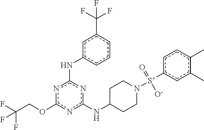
n1c(OCC(F)(F)F)nc(NC2CCN([S+](c3cc(C)c(C)cc3)(=O)[O-])CC2)nc1Nc1cccc(C(F)(F)F)c1
